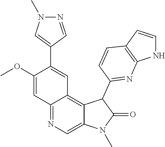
C12=NC=C3C(=C1C=C(C1=CN(C)N=C1)C(OC)=C2)C(C1=NC2=C(C=CN2)C=C1)C(=O)N3C
